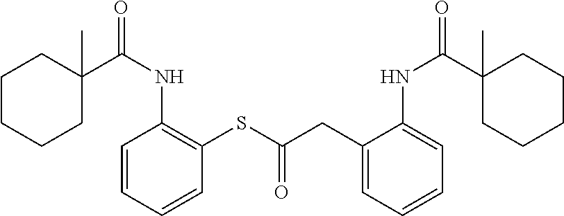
C1C(C(NC2=C(SC(CC3=CC=CC=C3NC(=O)C3(C)CCCCC3)=O)C=CC=C2)=O)(C)CCCC1
